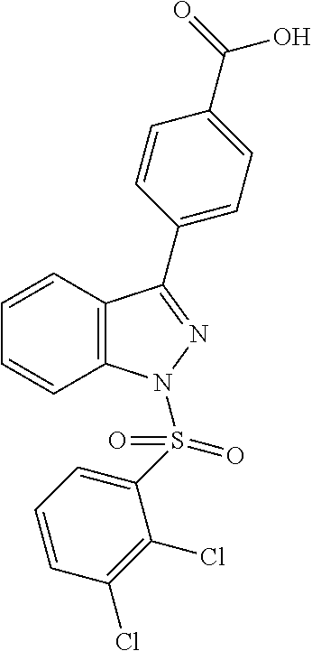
C1=CC2=C(C=C1)C(C1=CC=C(C(=O)O)C=C1)=NN2S(C1=CC=CC(Cl)=C1Cl)(=O)=O
